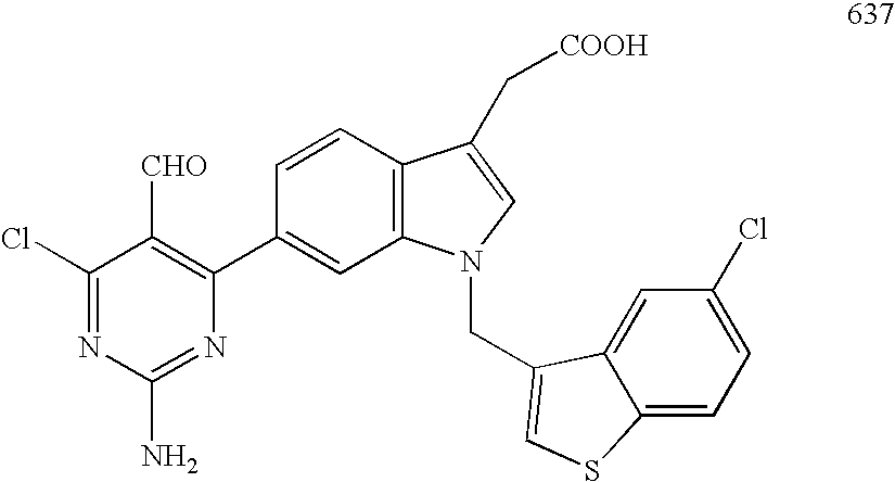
C1(Cl)=NC(N)=NC(C2=CC3=C(C=C2)C(C[COOH])=CN3CC2=CSC3=CC=C(Cl)C=C32)=C1[CHO]
